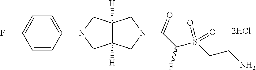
C12([H])C([H])(CN(C3=CC=C(F)C=C3)C1)CN(C(C(S(CCN)(=O)=O)F)=O)C2
